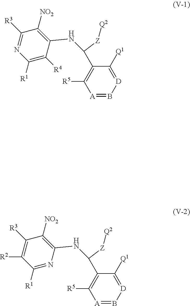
[A]1=B[D]=C([Q1])C(C(NC2=C([NO2])C([R3])=NC([R1])=C2[R4])[Z][Q2])=C1[R5].[A]1=B[D]=C([Q1])C(C(NC2=C([NO2])C([R3])=C([R2])C([R1])=N2)[Z][Q2])=C1[R5]
